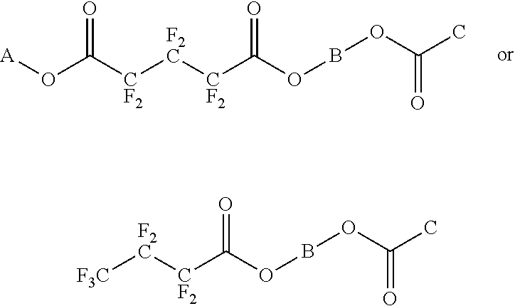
O(BOC([CF2][F2C][F3C])=O)C(C)=O.O(BOC([CF2][F2C][CF2]C(O[A])=O)=O)C(C)=O
